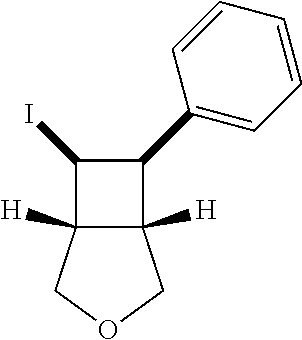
C12([H])C([H])(COC1)C(I)C2C1=CC=CC=C1
